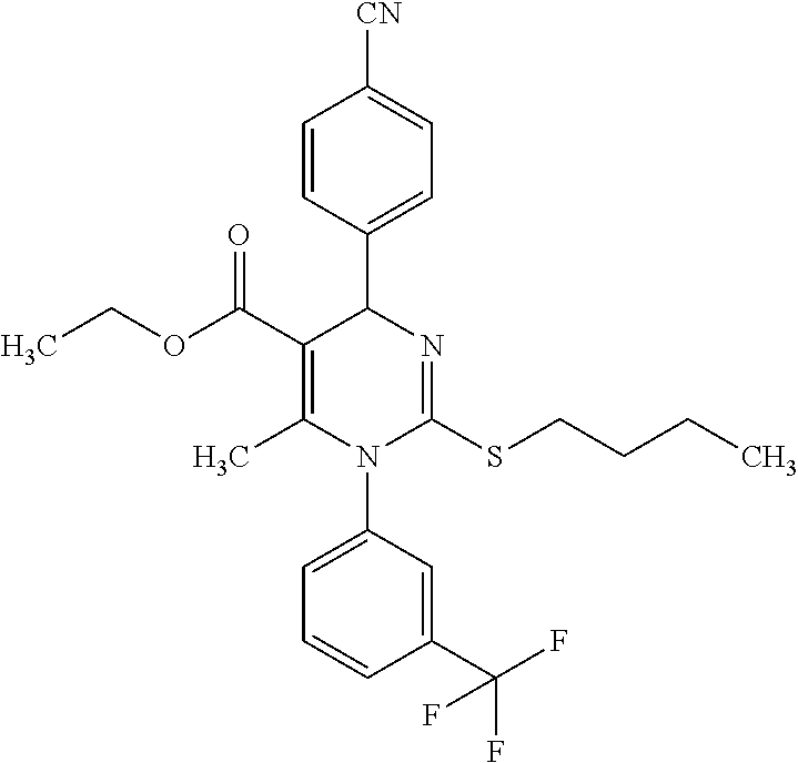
C1=CC(C2C(C(=O)OCC)=C(C)N(C3=CC=CC(C(F)(F)F)=C3)C(SCCCC)=N2)=CC=C1[CN]
